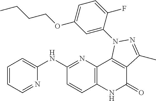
N(C1=NC2=C(C=C1)NC(=O)C1=C2N(C2=CC(OCCCC)=CC=C2F)N=C1C)C1=CC=CC=N1
